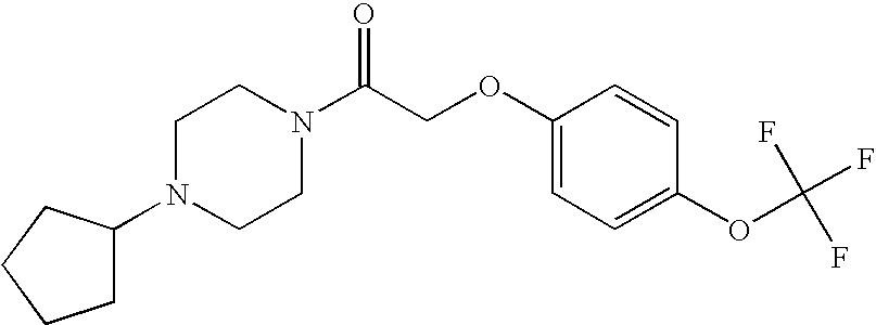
C(COC1=CC=C(OC(F)(F)F)C=C1)(=O)N1CCN(C2CCCC2)CC1
